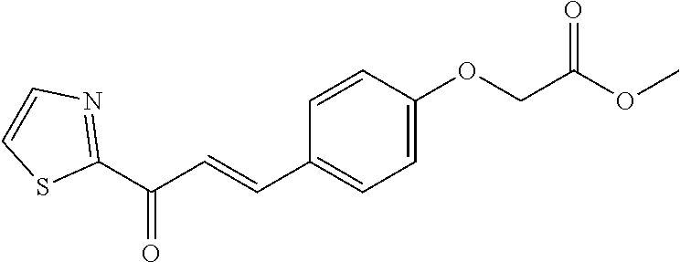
C1=CC(C=CC(C2=NC=CS2)=O)=CC=C1OCC(OC)=O
